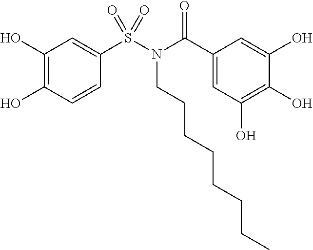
C1(O)=C(O)C=CC(S(N(CCCCCCCC)C(C2=CC(O)=C(O)C(O)=C2)=O)(=O)=O)=C1
